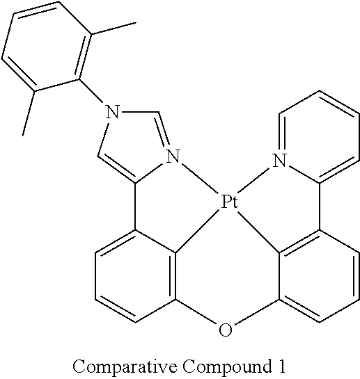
C1=C2C3=C(C=C1)OC1=CC=CC4=C1[Pt]3(N1=CN(C3=C(C)C=CC=C3C)C=C21)N1=CC=CC=C41
